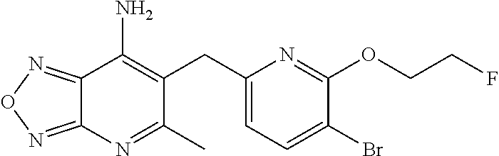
C12=NON=C1N=C(C)C(CC1=CC=C(Br)C(OCCF)=N1)=C2N
